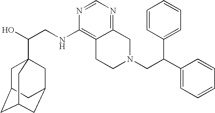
C(CNC1=C2C(=NC=N1)CN(CC(C1=CC=CC=C1)C1=CC=CC=C1)CC2)(O)C12CC3CC(CC(C1)C3)C2
